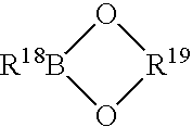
O1[R18B]O[R19]1
